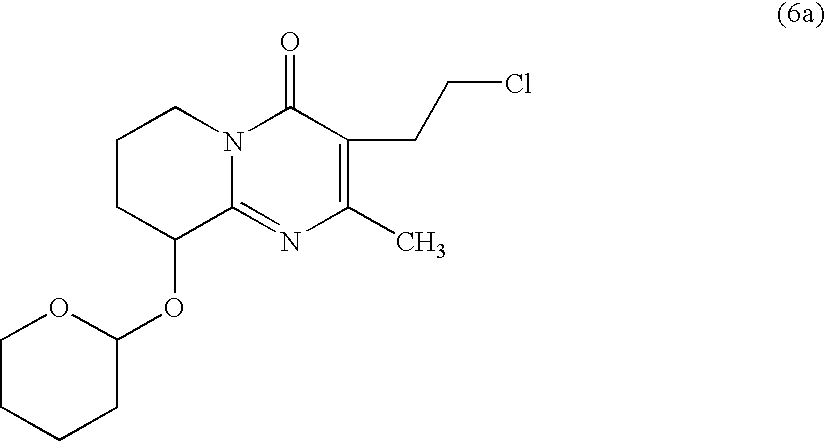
C1(C)=C(CCCl)C(=O)N2C(=N1)C(OC1OCCCC1)CCC2
